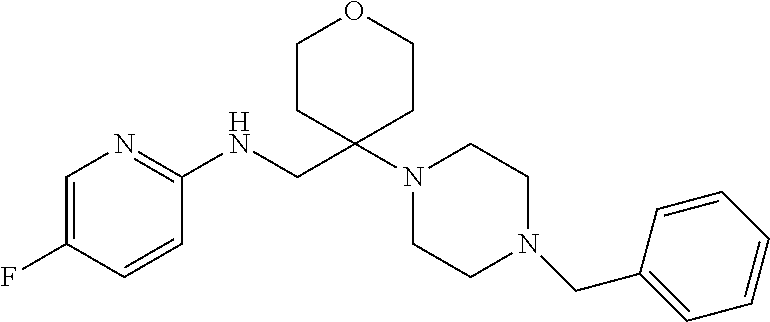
C1=C(F)C=CC(NCC2(N3CCN(CC4=CC=CC=C4)CC3)CCOCC2)=N1
